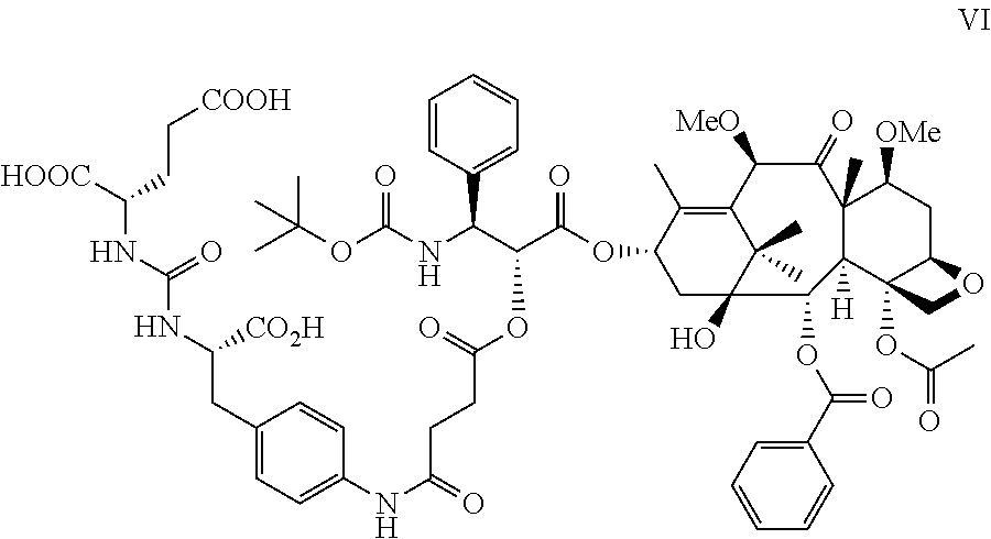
C1(NC(=O)CCC(OC(C(OC2CC3(O)C(C)(C)C(=C2C)C([MeO])C(=O)C2(C)C([H])(C4(OC(=O)C)C(CC2[OMe])OC4)C3OC(C2=CC=CC=C2)=O)=O)C(NC(OC(C)(C)C)=O)C2=CC=CC=C2)=O)=CC=C(CC(NC(NC([HOOC])CC[COOH])=O)[CO2H])C=C1
